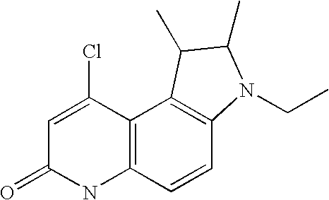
C12=C(C=CC3=C1C(C)C(C)N3CC)NC(=O)C=C2Cl
